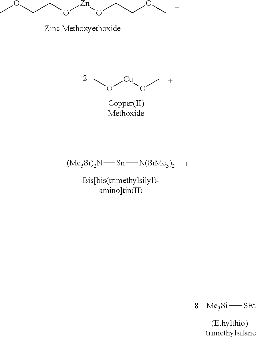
COCCO[Zn]OCCOC.[(Me3Si)2N][Sn][N(SiMe3)2].CO[Cu]OC.[Me3Si][SEt]
